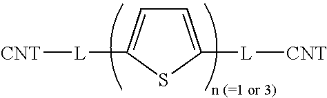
[CNT][L]C1=CC=C([L][CNT])S1
